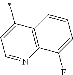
C1=C(C)C2=C(N=C1)C(F)=CC=C2
